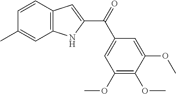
C1=CC2=C(C=C1C)NC(C(=O)C1=CC(OC)=C(OC)C(OC)=C1)=C2
